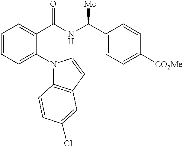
C1=CC=C(N2C3=C(C=C2)C=C(Cl)C=C3)C(C(NC(C2=CC=C([CO2Me])C=C2)[Me])=O)=C1
